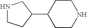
N1CCC(C2CCNCC2)C1
